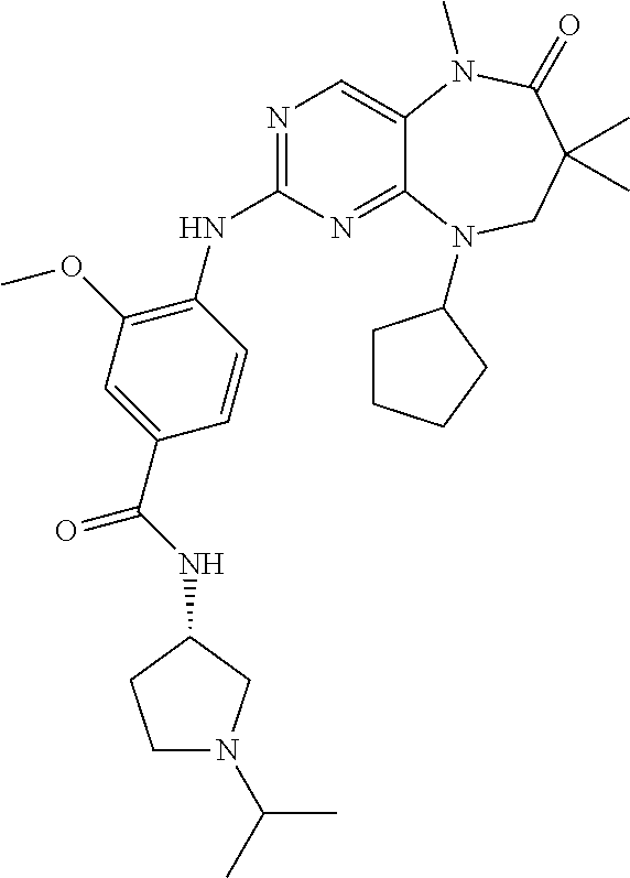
N1=C(NC2=C(OC)C=C(C(NC3CN(C(C)C)CC3)=O)C=C2)N=C2C(=C1)N(C)C(=O)C(C)(C)CN2C1CCCC1
